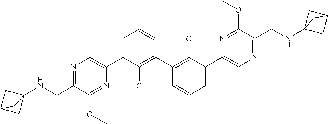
N1=C(CNC23CC(C2)C3)C(OC)=NC(C2=CC=CC(C3=C(Cl)C(C4=CN=C(CNC56CC(C5)C6)C(OC)=N4)=CC=C3)=C2Cl)=C1
